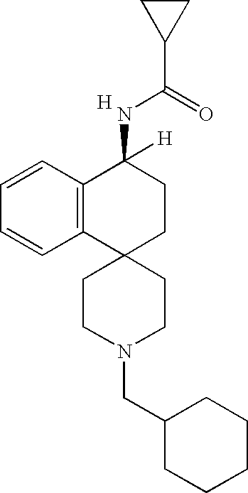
C1CN(CC2CCCCC2)CCC12CCC(NC(C1CC1)=O)([H])C1=C2C=CC=C1.[H]
